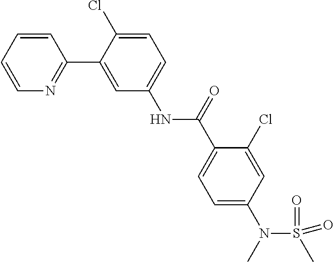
C1=CC=CN=C1C1=CC(NC(C2=CC=C(N(S(=O)(=O)C)C)C=C2Cl)=O)=CC=C1Cl
